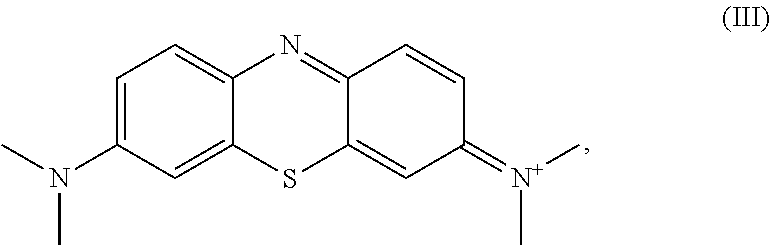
C1=C(N(C)C)C=C2C(=C1)N=C1C(=CC(=[N+](C)C)C=C1)S2
